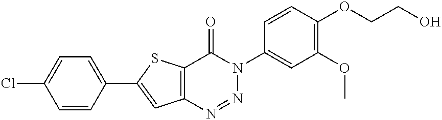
C12=C(SC(C3=CC=C(Cl)C=C3)=C1)C(=O)N(C1=CC(OC)=C(OCCO)C=C1)N=N2
